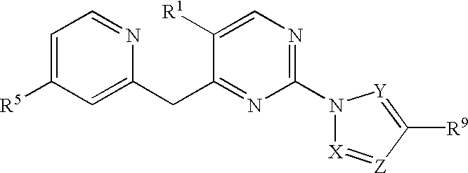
N1(C2=NC=C([R1])C(CC3=CC([R5])=CC=N3)=N2)[X]=[Z]C([R9])=[Y]1
